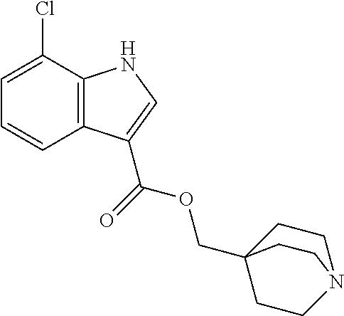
C1=C(Cl)C2=C(C=C1)C(C(=O)OCC13CCN(CC1)CC3)=CN2
